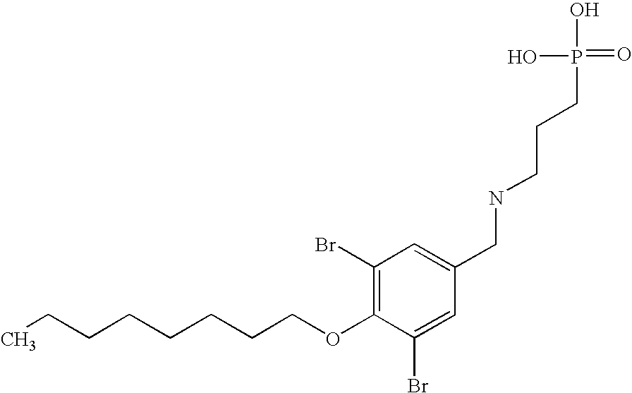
C(COC1=C(Br)C=C(CNCCCP(=O)(O)O)C=C1Br)CCCCCC
